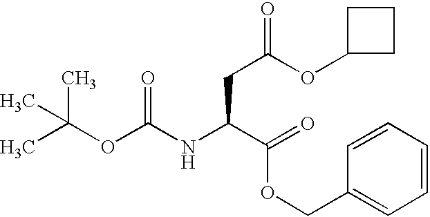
CC(OC(NC(C(OCC1=CC=CC=C1)=O)CC(OC1CCC1)=O)=O)(C)C
